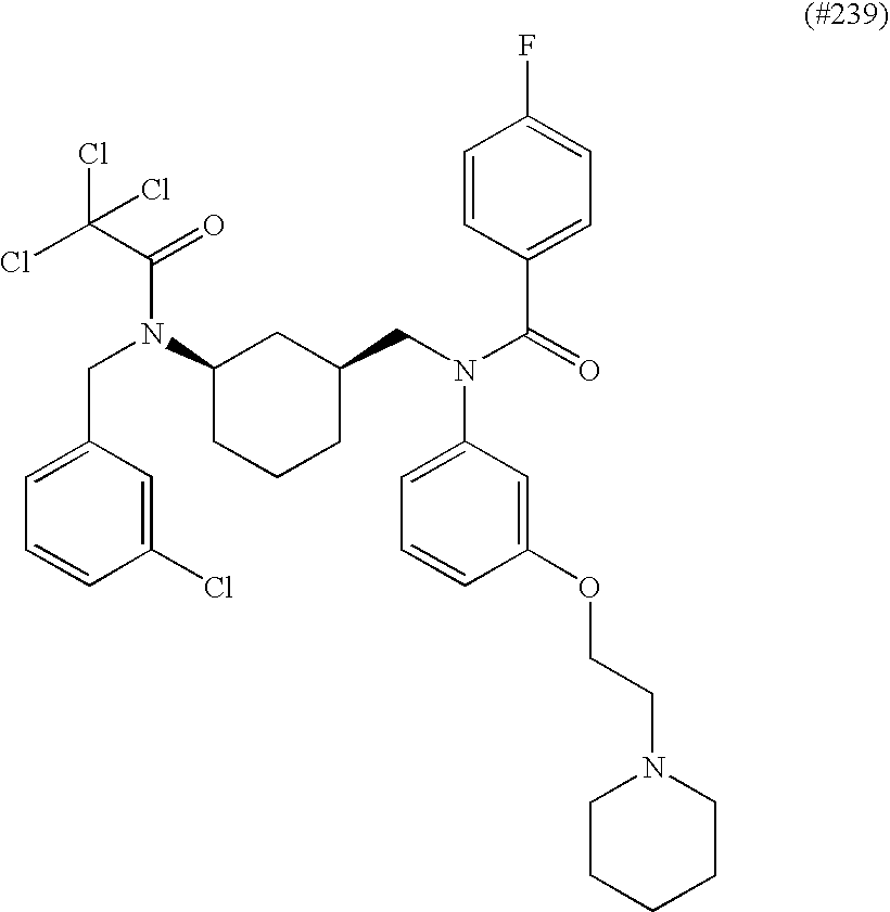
C1C(CN(C(=O)C2=CC=C(F)C=C2)C2=CC=CC(OCCN3CCCCC3)=C2)CC(N(CC2=CC=CC(Cl)=C2)C(C(Cl)(Cl)Cl)=O)CC1
